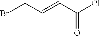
BrCC=CC(Cl)=O
